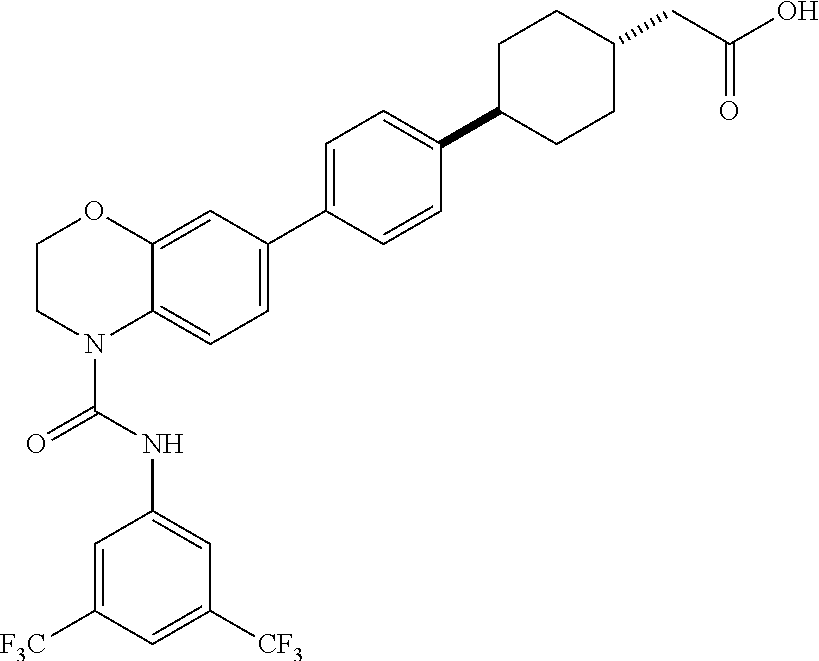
C1=C2C(=CC(C3=CC=C(C4CCC(CC(O)=O)CC4)C=C3)=C1)OCCN2C(NC1=CC([CF3])=CC([F3C])=C1)=O
